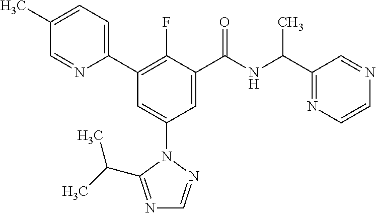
C1(C2=C(F)C(C(NC(C3=NC=CN=C3)C)=O)=CC(N3N=CN=C3C(C)C)=C2)=CC=C(C)C=N1
